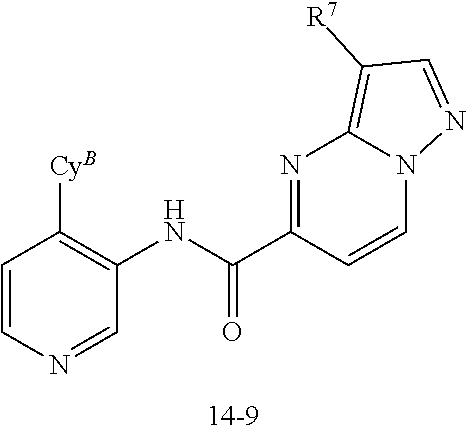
N1=C(C(NC2=C([CyB])C=CN=C2)=O)C=CN2C1=C([R7])C=N2
